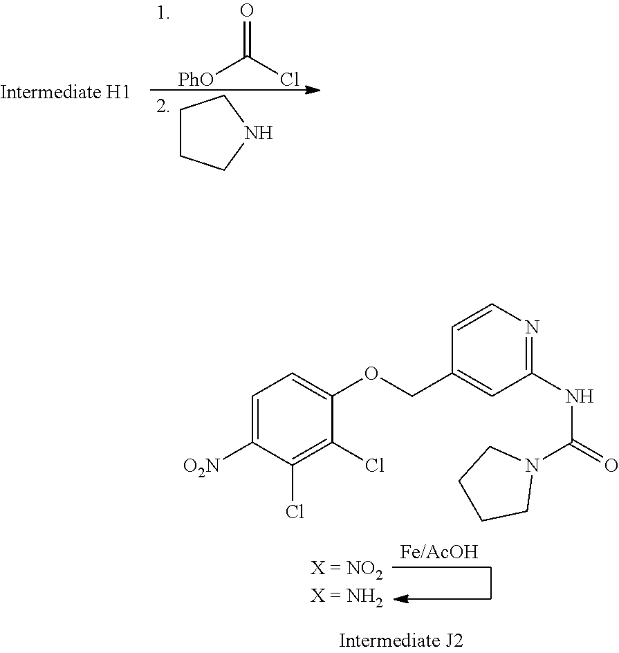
[PhO]C(Cl)=O.C1CCNC1.C1=C([O2N])C(Cl)=C(Cl)C(OCC2=CC(NC(N3CCCC3)=O)=NC=C2)=C1
